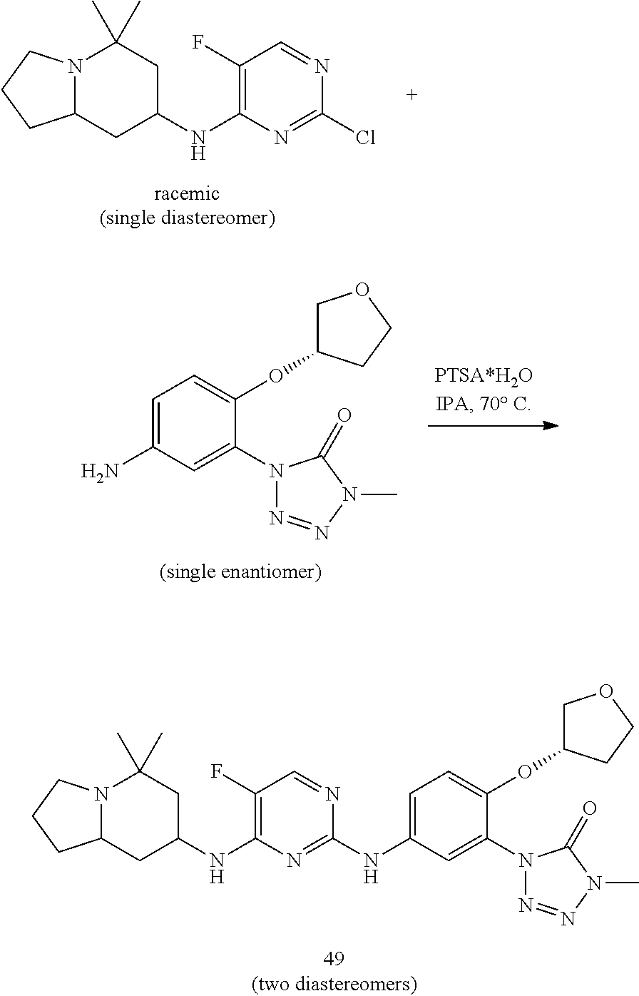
N12C(CC(NC3=C(F)C=NC(Cl)=N3)CC1(C)C)CCC2.C1=C(N)C=C(N2N=NN(C)C2=O)C(OC2COCC2)=C1.N12C(CC(NC3=C(F)C=NC(NC4=CC=C(OC5COCC5)C(N5N=NN(C)C5=O)=C4)=N3)CC1(C)C)CCC2
